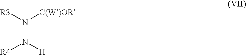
N(N([R4])[H])([R3])[C(W)OR]
